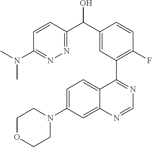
C1=CC(C(C2=CC(C3=NC=NC4=CC(N5CCOCC5)=CC=C34)=C(F)C=C2)O)=NN=C1N(C)C
